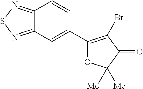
C12=NSN=C1C=C(C1=C(Br)C(=O)C([Me])([Me])O1)C=C2
